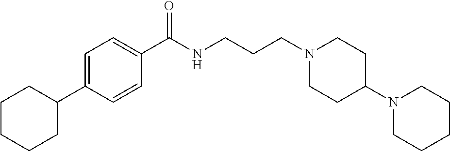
C1=C(C2CCCCC2)C=CC(C(NCCCN2CCC(N3CCCCC3)CC2)=O)=C1
